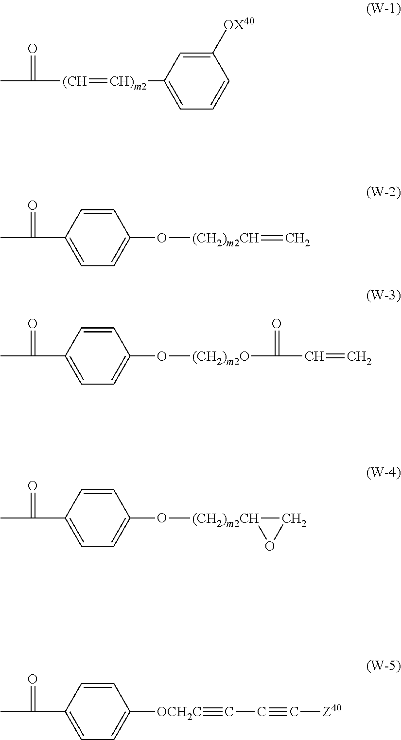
CC([(CH]=[CH)m2]C1=CC=CC([OX40])=C1)=O.CC(=O)C1=CC=C(O[(CH2)m2CH]=C)C=C1.CC(=O)C1=CC=C(O[(CH2)m2O]C(C=C)=O)C=C1.CC(=O)C1=CC=C(O[(CH2)m2CH]2OC2)C=C1.CC(=O)C1=CC=C([OCH2C]#CC#C[Z40])C=C1
